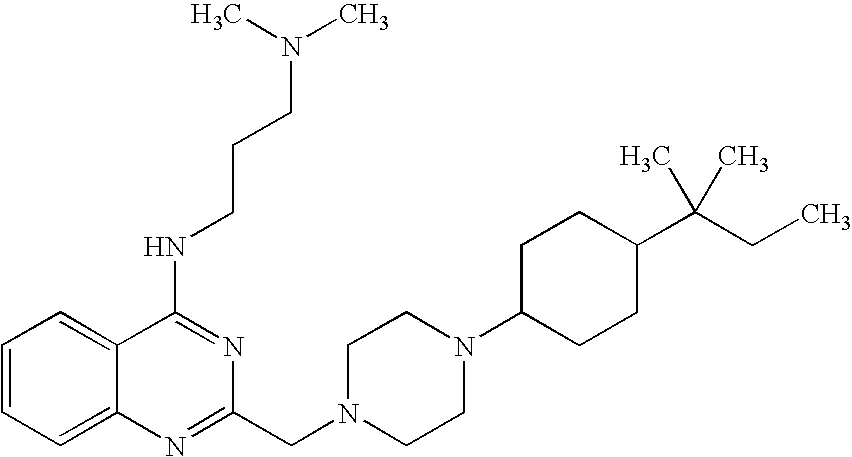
C1=CC=C2C(=C1)C(NCCCN(C)C)=NC(CN1CCN(C3CCC(C(C)(CC)C)CC3)CC1)=N2
